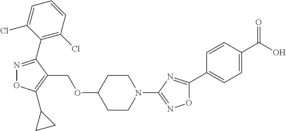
N1=C(C2=C(Cl)C=CC=C2Cl)C(COC2CCN(C3=NOC(C4=CC=C(C(O)=O)C=C4)=N3)CC2)=C(C2CC2)O1
